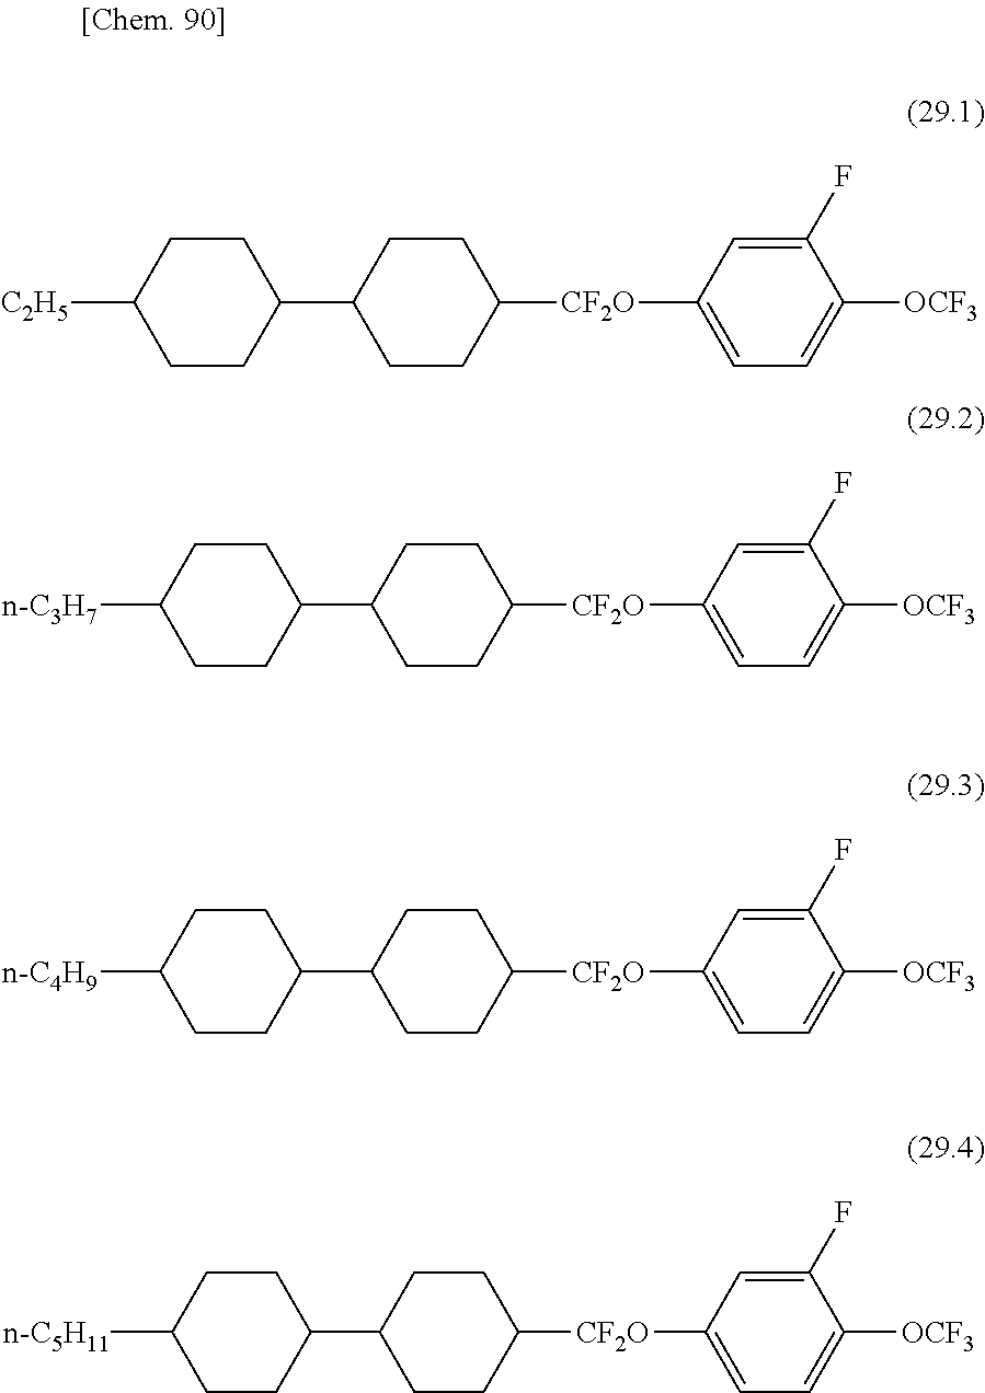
C1([C2H5])CCC(C2CCC([CF2O]C3=CC=C([OCF3])C(F)=C3)CC2)CC1.C1([n-C3H7])CCC(C2CCC([CF2O]C3=CC=C([OCF3])C(F)=C3)CC2)CC1.C1([n-C4H9])CCC(C2CCC([CF2O]C3=CC=C([OCF3])C(F)=C3)CC2)CC1.C1([n-C5H11])CCC(C2CCC([CF2O]C3=CC=C([OCF3])C(F)=C3)CC2)CC1
